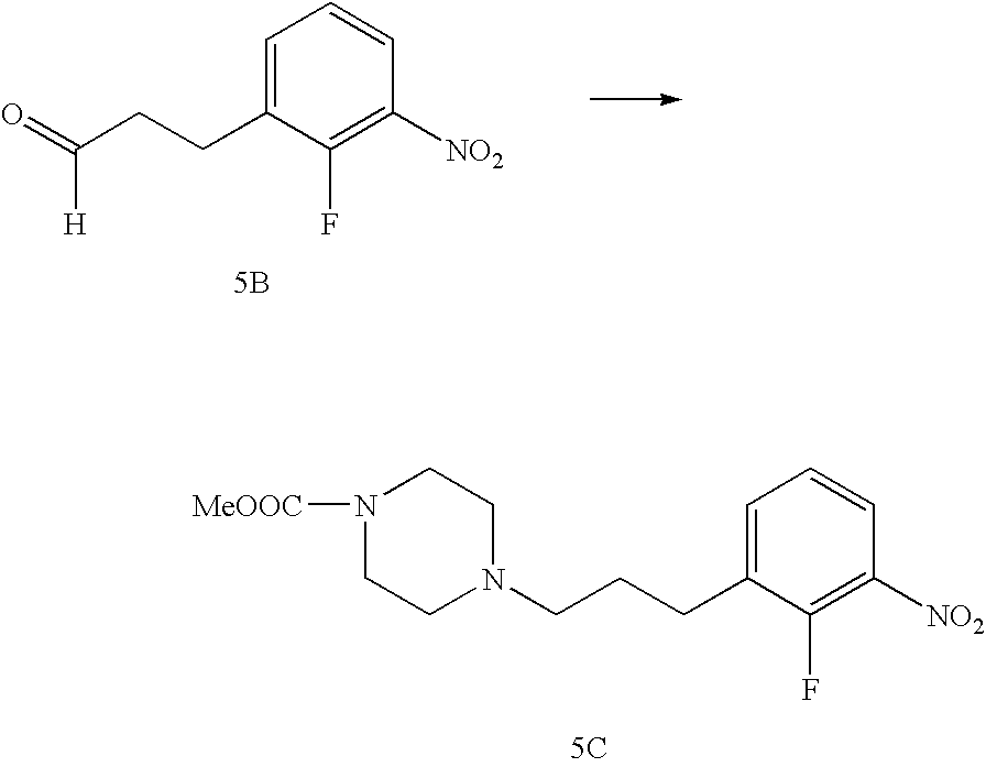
C1=C(CCC(=O)[H])C(F)=C([NO2])C=C1.[5B].[5C].C1=C(CCCN2CCN([MeOOC])CC2)C(F)=C([NO2])C=C1
